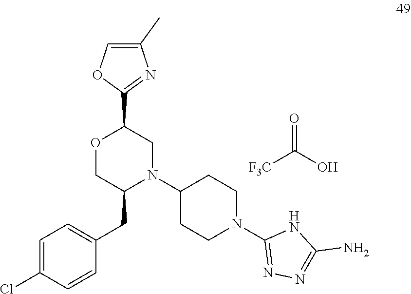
C1(C2OCC(CC3=CC=C(Cl)C=C3)N(C3CCN(C4=NN=C(N)N4)CC3)C2)=NC(C)=CO1.C(O)(=O)[F3C]
